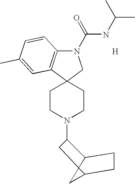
C1CN(C2C3C4(C(C4)CC3)C2)CCC12C1=C(N(C(=O)NC(C)C)C2)C=CC(C)=C1.[H]
